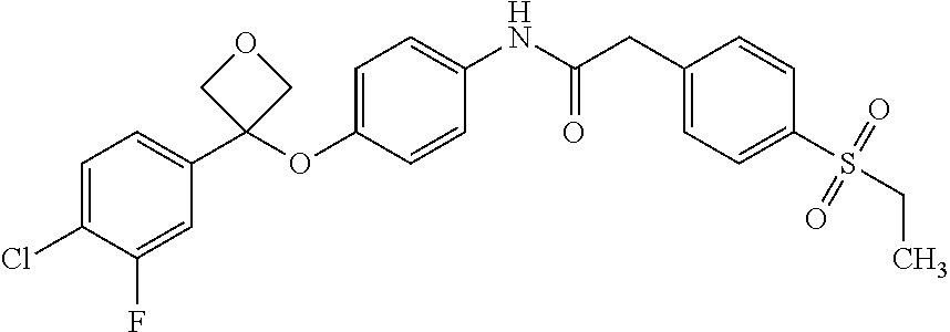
C1=CC(OC2(C3=CC=C(Cl)C(F)=C3)COC2)=CC=C1NC(CC1=CC=C(S(CC)(=O)=O)C=C1)=O
